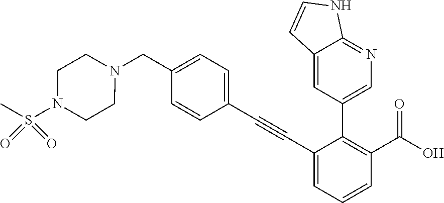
N1(CC2=CC=C(C#CC3=CC=CC(C(O)=O)=C3C3=CN=C4C(=C3)C=CN4)C=C2)CCN(S(C)(=O)=O)CC1
